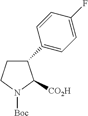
C1CN([Boc])C([CO2H])C1C1=CC=C(F)C=C1
